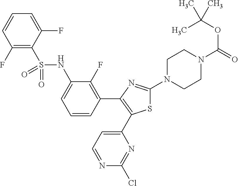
C1(F)=C(S(=O)(NC2=CC=CC(C3=C(C4=CC=NC(Cl)=N4)SC(N4CCN(C(=O)OC(C)(C)C)CC4)=N3)=C2F)=O)C(F)=CC=C1
